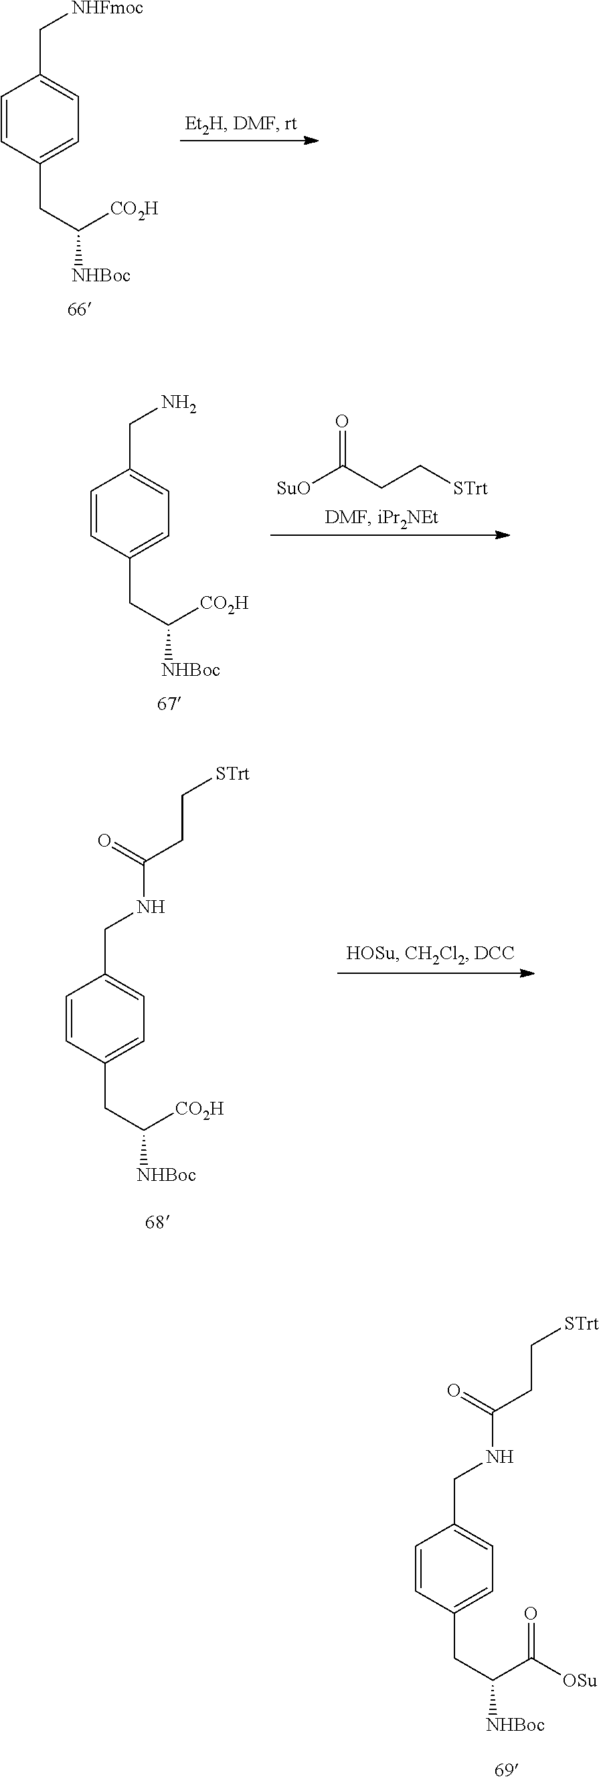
C1(C[NHFmoc])=CC=C(CC([NHBoc])[CO2H])C=C1.C1(CN)=CC=C(CC([NHBoc])[CO2H])C=C1.[SuO]C(CC[STrt])=O.C1(CNC(CC[STrt])=O)=CC=C(CC([CO2H])[NHBoc])C=C1.C1(CNC(CC[STrt])=O)=CC=C(CC(C([OSu])=O)[NHBoc])C=C1
